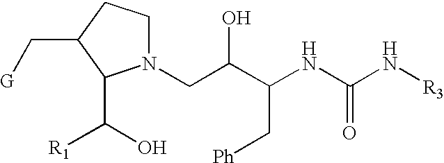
N1(CC(C(NC(N[R3])=O)C[Ph])O)CCC(C[G])C1C([R1])O
